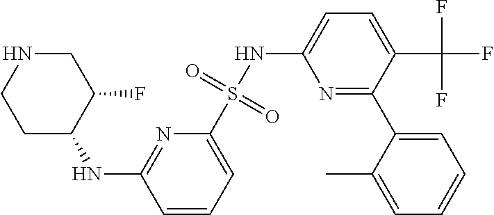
C1=CC=C(S(NC2=CC=C(C(F)(F)F)C(C3=CC=CC=C3C)=N2)(=O)=O)N=C1NC1C(F)CNCC1
